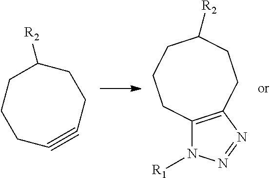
C1CC#CCCC([R2])C1.C12=C(N=NN1[R1])CCC([R2])CCC2
